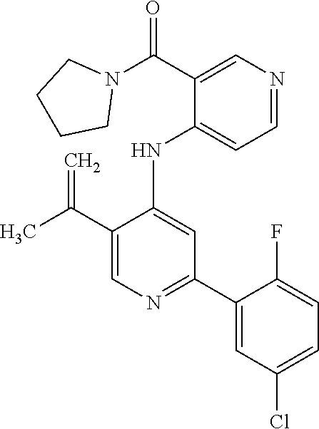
C1(NC2=CC(C3=CC(Cl)=CC=C3F)=NC=C2C(C)=C)=CC=NC=C1C(N1CCCC1)=O
